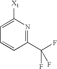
C1(C(F)(F)F)=NC([X1])=CC=C1
